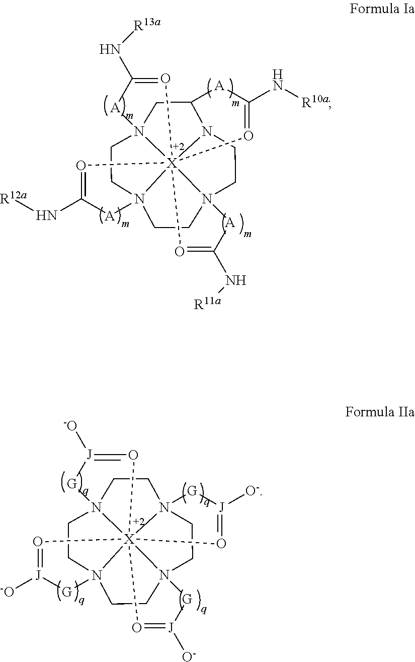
N123CCN45CC6N7CCN8(CC1)[X]274(O=C(N[R13a])[A]5)(O=C(N[R12a])[A]3)(O=C(N[R11a])[A]8)O=C(N[R10a])[A]6.N123CCN45CCN67CCN8(CC1)[X]264(O=[J]([-O])[G]5)(O=[J]([-O])[G]3)(O=[J]([O-])[G]8)O=[J]([O-])[G]7
